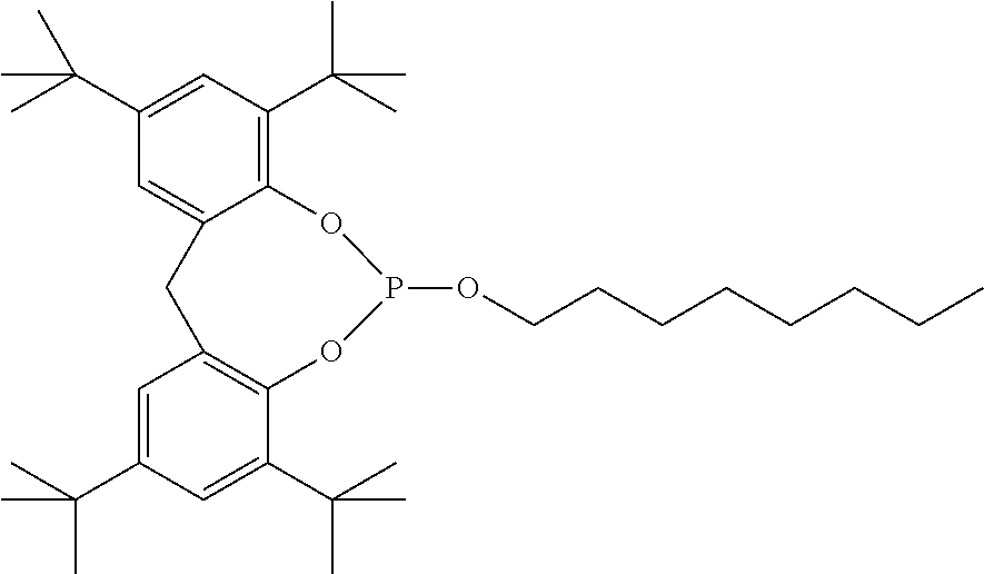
C1=C(C(C)(C)C)C=C(C(C)(C)C)C2=C1CC1=CC(C(C)(C)C)=CC(C(C)(C)C)=C1OP(OCCCCCCCC)O2
